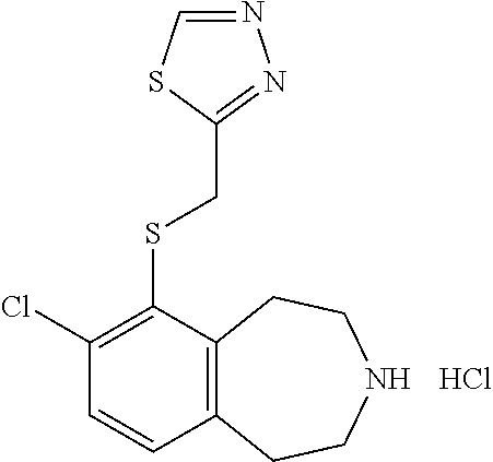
C1(Cl)=C(SCC2=NN=CS2)C2=C(C=C1)CCNCC2.Cl
